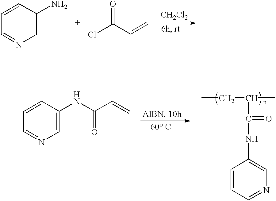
C1=CC(N)=CN=C1.ClC(C=C)=O.[CH2Cl2].C1=C(NC(C=C)=O)C=CC=N1.CCC(C(=O)NC1=CN=CC=C1)C
